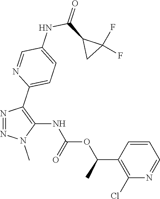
N1=NC(C2=CC=C(NC(C3CC3(F)F)=O)C=N2)=C(NC(OC(C2=C(Cl)N=CC=C2)C)=O)N1C
